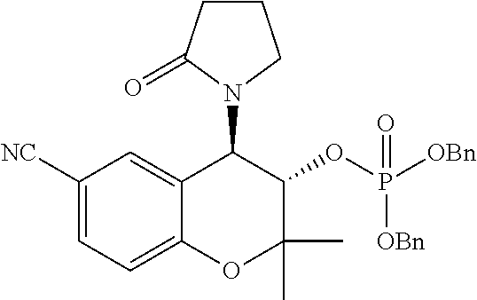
C1CC(=O)N(C2C3=CC([NC])=CC=C3OC(C)(C)C2OP([OBn])(=O)[OBn])C1
